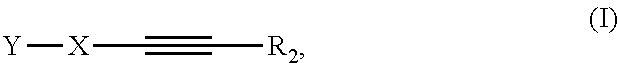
[Y][X]C#C[R2]
